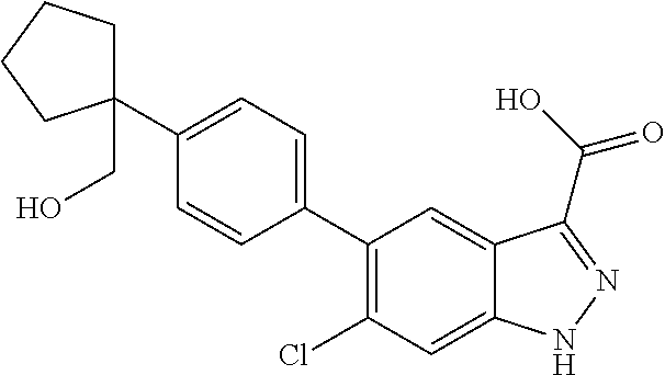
C1(C2=CC=C(C3(CO)CCCC3)C=C2)=C(Cl)C=C2C(=C1)C(C(=O)O)=NN2
